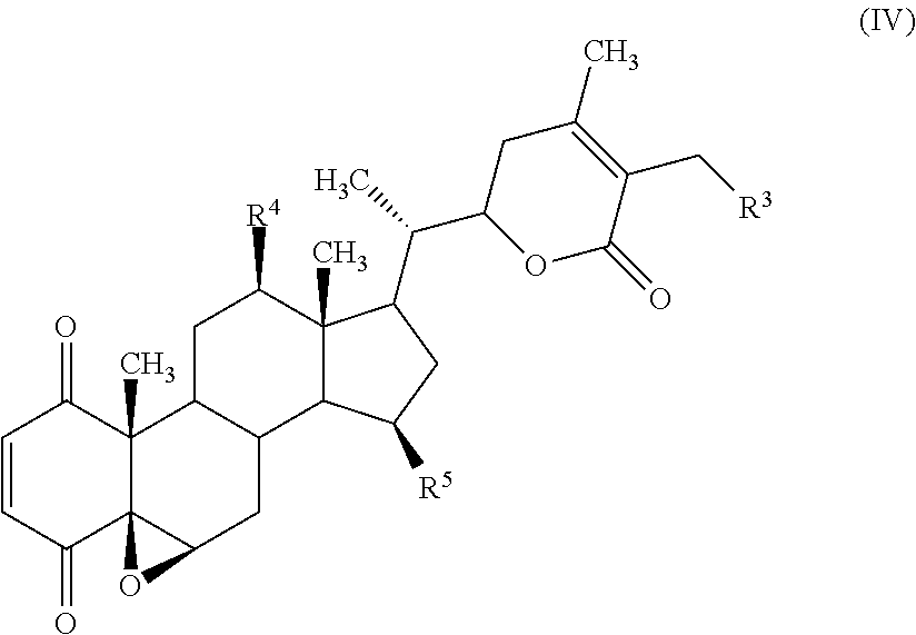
C1=CC(=O)C23C(C)(C1=O)C1C(CC2O3)C2C(C)(C([R4])C1)C(C(C)C1OC(=O)C(C[R3])=C(C)C1)CC2[R5]
